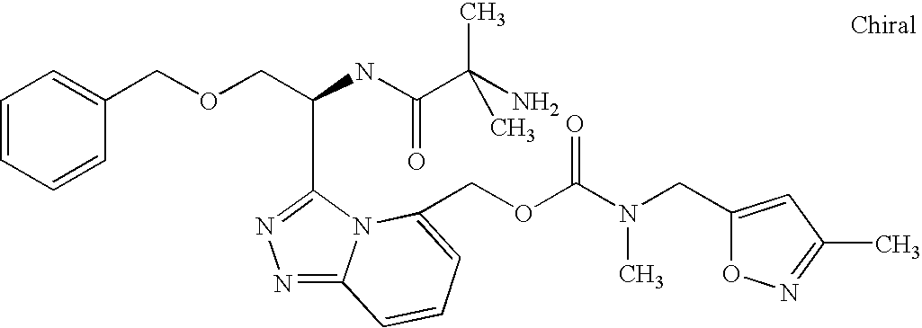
C(C(NC(C(C)(N)C)=O)C1=NN=C2N1C(COC(N(CC1=CC(C)=NO1)C)=O)=CC=C2)OCC1=CC=CC=C1
